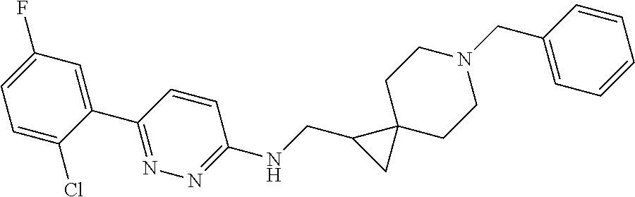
C1=C(F)C=C(C2=NN=C(NCC3CC34CCN(CC3=CC=CC=C3)CC4)C=C2)C(Cl)=C1
